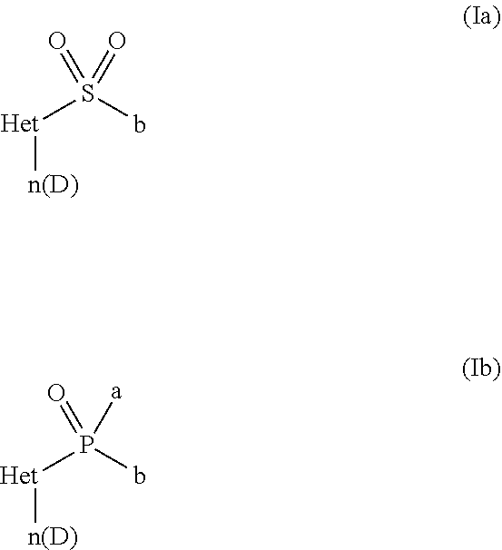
[Het]([n(D)])S(b)(=O)=O.[Het]([n(D)])P(b)([a])=O
